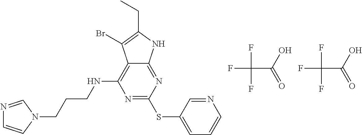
N1=C(SC2=CC=CN=C2)N=C2C(=C1NCCCN1C=NC=C1)C(Br)=C(CC)N2.FC(C(=O)O)(F)F.FC(C(=O)O)(F)F
